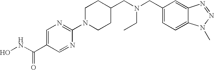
ONC(=O)C1=CN=C(N2CCC(CN(CC)CC3=CC=C4C(=C3)N=NN4C)CC2)N=C1
